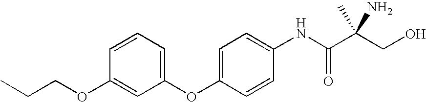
C1=CC(OCCC)=CC(OC2=CC=C(NC(C(CO)(N)C)=O)C=C2)=C1
